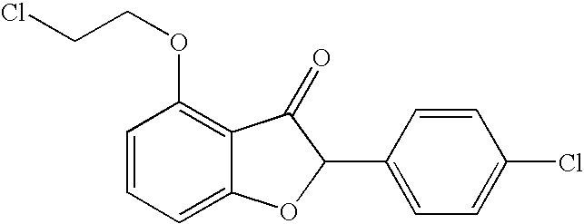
C1=CC=C2C(=C1OCCCl)C(=O)C(C1=CC=C(Cl)C=C1)O2
